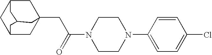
C12CC3(CC(N4CCN(C5=CC=C(Cl)C=C5)CC4)=O)CC(C1)CC(C2)C3
